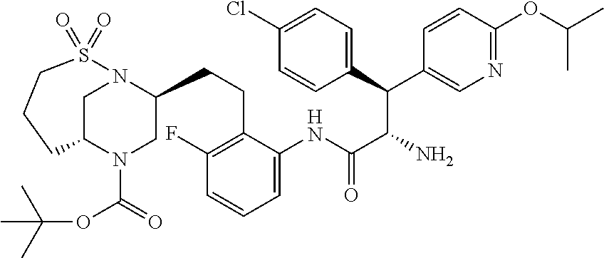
C1=CC(OC(C)C)=NC=C1C(C(N)C(NC1=CC=CC(F)=C1CCC1N2CC(N(C(=O)OC(C)(C)C)C1)CCCS2(=O)=O)=O)C1=CC=C(Cl)C=C1
